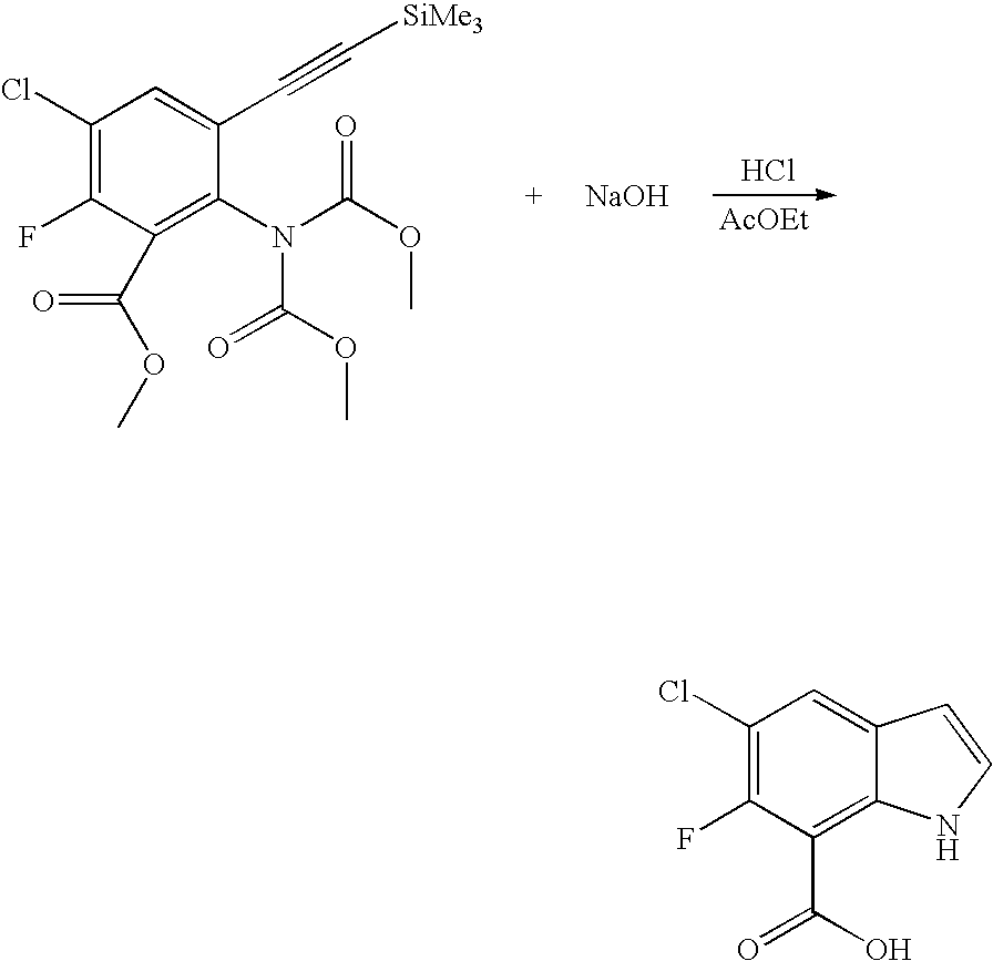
C1(Cl)=C(F)C(C(OC)=O)=C(N(C(OC)=O)C(OC)=O)C(C#C[SiMe3])=C1.[NaOH].[AcOEt].C12=CC(Cl)=C(F)C(C(O)=O)=C1NC=C2
